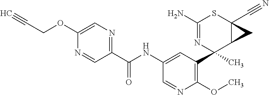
C1(N)=NC(C2=C(OC)N=CC(NC(C3=NC=C(OCC#C)N=C3)=O)=C2)(C)C2C(C#N)(S1)C2
